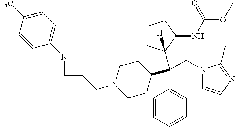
N1(CC2CN(C3=CC=C([F3C])C=C3)C2)CCC(C(C2=CC=CC=C2)(CN2C=CN=C2C)C2([H])CCCC2NC(OC)=O)CC1
